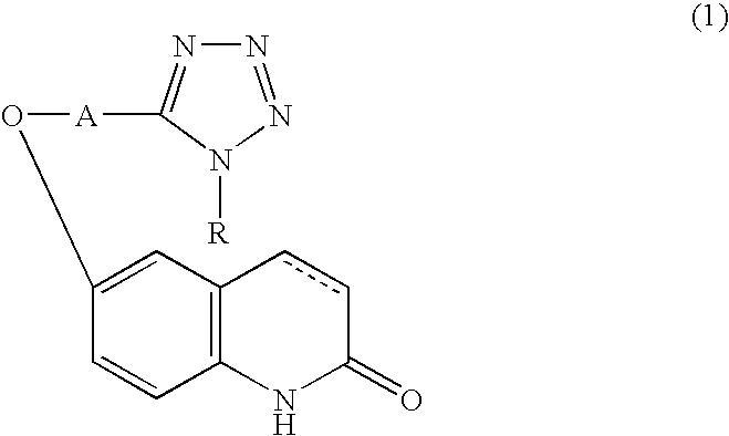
C1(O[A]C2=NN=NN2[R])=CC2=C(C=C1)NC(=O)cc2
